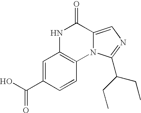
C1=C(C(O)=O)C=CC2=C1NC(=O)C1=CN=C(C(CC)CC)N21
